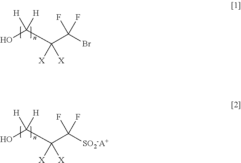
OC(C(C(Br)(F)F)([X])[X])([H])[H].OC(C(C([SO2-A+])(F)F)([X])[X])([H])[H]
